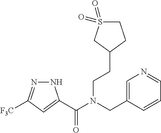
N1N=C([F3C])C=C1C(N(CC1=CN=CC=C1)CCC1CCS(=O)(=O)C1)=O
